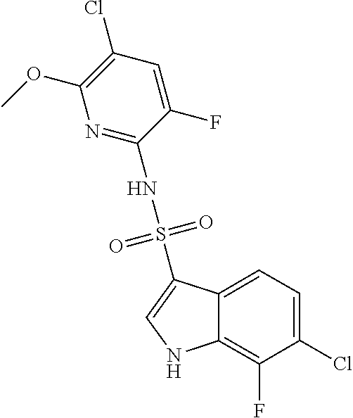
FC1=CC(Cl)=C(OC)N=C1NS(C1=CNC2=C(F)C(Cl)=CC=C12)(=O)=O
